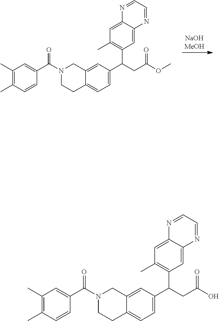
C1(C)=C(C)C=CC(C(N2CCC3=CC=C(C(CC(OC)=O)C4=C(C)C=C5C(=C4)N=CC=N5)C=C3C2)=O)=C1.C1(C)=C(C)C=CC(C(N2CCC3=CC=C(C(CC(O)=O)C4=C(C)C=C5C(=C4)N=CC=N5)C=C3C2)=O)=C1
